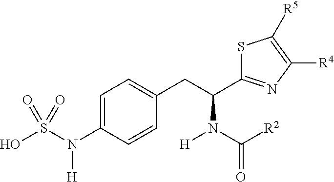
C1=C(N(S(O)(=O)=O)[H])C=CC(CC(C2=NC([R4])=C([R5])S2)N(C(=O)[R2])[H])=C1
